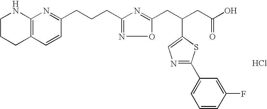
C1CCC2=C(N1)N=C(CCCC1=NOC(CC(CC(=O)O)C3=CN=C(C4=CC=CC(F)=C4)S3)=N1)C=C2.Cl
